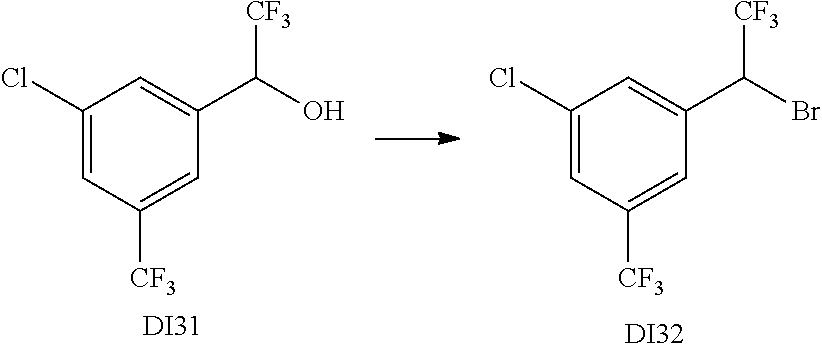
C1(Cl)=CC([CF3])=CC(C([CF3])O)=C1.[DI31].C1(Cl)=CC([CF3])=CC(C([CF3])Br)=C1.[DI32]
